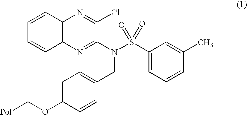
C12=C(N=C(N(S(C3=CC=CC(C)=C3)(=O)=O)CC3=CC=C(OC[Pol])C=C3)C(Cl)=N1)C=CC=C2
